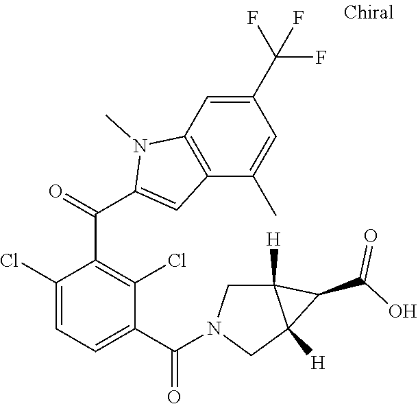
C1(Cl)=CC=C(C(=O)N2CC3([H])C([H])(C2)C3C(O)=O)C(Cl)=C1C(=O)C1=CC2=C(C=C(C(F)(F)F)C=C2C)N1C
